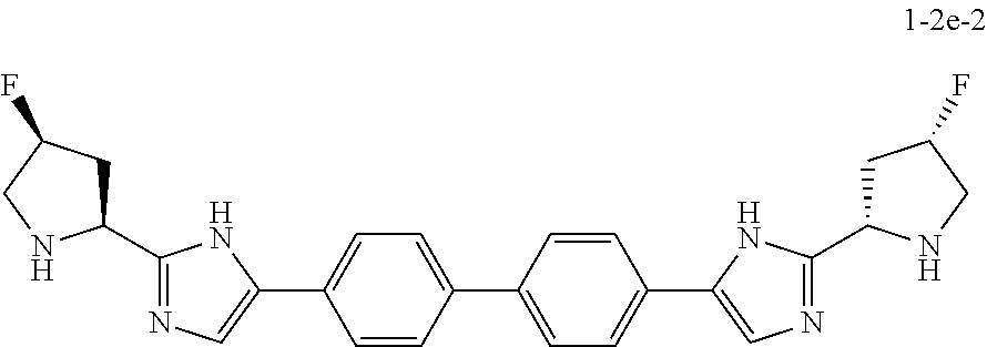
C1(C2CC(F)CN2)=NC=C(C2=CC=C(C3=CC=C(C4=CN=C(C5CC(F)CN5)N4)C=C3)C=C2)N1
